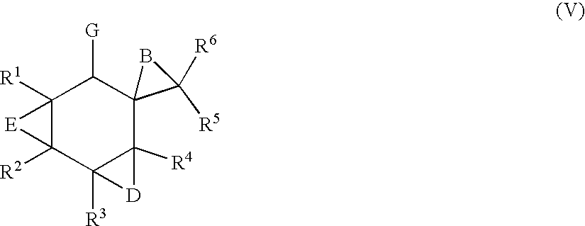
C12([R1])C([R2])(C3([R3])C([R4])(C4(C1[G])C([R5])([R6])B4)[D]3)[E]2
